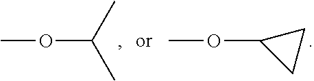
COC(C)C.COC1CC1
